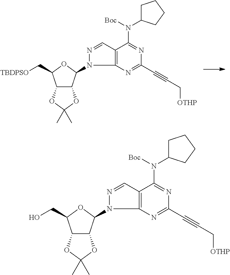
C12C(C(N3N=CC4=C3N=C(C#CC[OTHP])N=C4N(C3CCCC3)[Boc])OC1C[TBDPSO])OC(C)(C)O2.C12C(C(N3N=CC4=C3N=C(C#CC[OTHP])N=C4N(C3CCCC3)[Boc])OC1CO)OC(C)(C)O2
